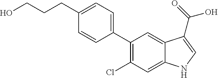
C1(CCCO)=CC=C(C2=C(Cl)C=C3C(=C2)C(C(=O)O)=CN3)C=C1
